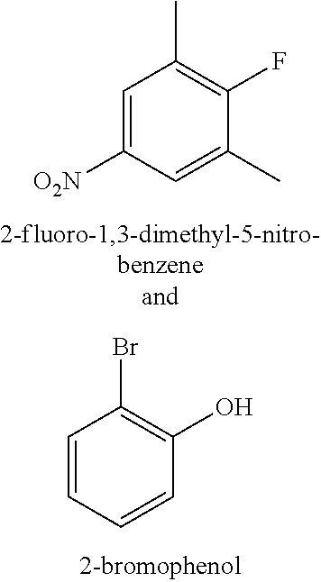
C1=C([O2N])C=C(C)C(F)=C1C.C1=CC=CC(O)=C1Br
